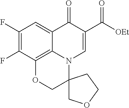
C1(F)=C(F)C2=C3C(=C1)C(=O)C(C(=O)[OEt])=CN3C1(COCC1)CO2
